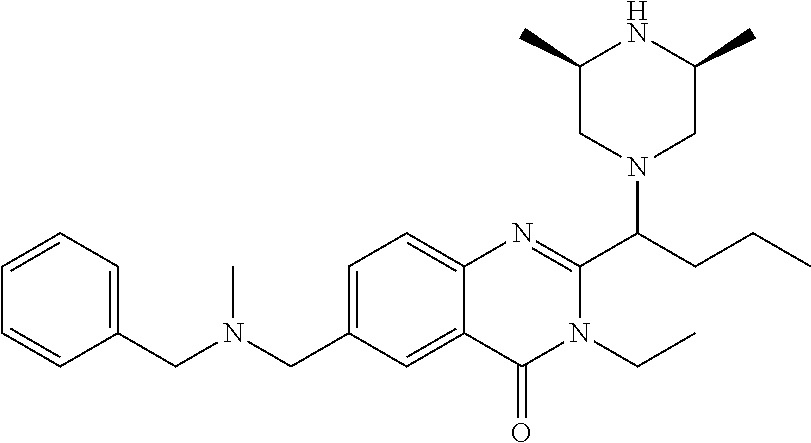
C1=C(CN(CC2=CC=CC=C2)C)C=C2C(=C1)N=C(C(CCC)N1CC(C)NC(C)C1)N(CC)C2=O
